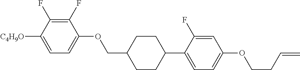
C1(F)=C(F)C([C4H9O])=CC=C1OCC1CCC(C2=CC=C(OCCC=C)C=C2F)CC1
